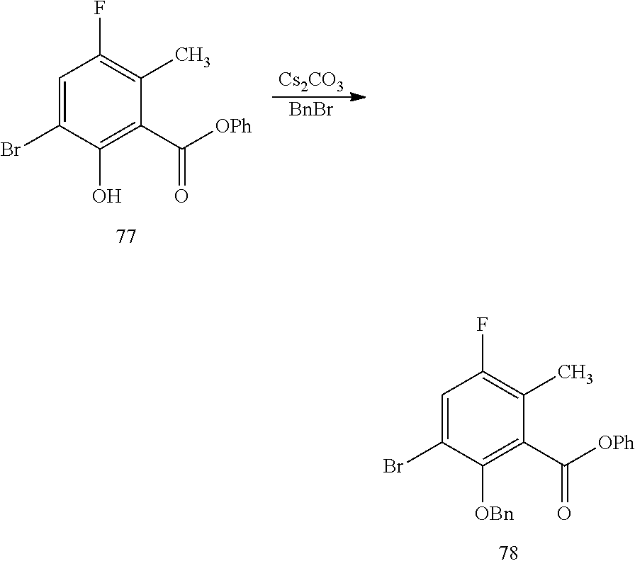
[Cs2CO3].[BnBr].C1=C(Br)C(O)=C(C([OPh])=O)C(C)=C1F.C1=C(Br)C([OBn])=C(C([OPh])=O)C(C)=C1F
